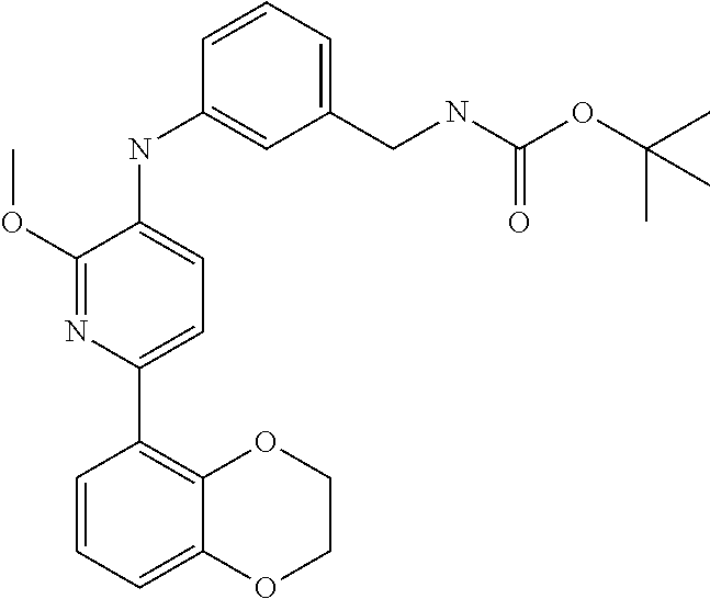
C1(OC)=NC(C2=C3C(=CC=C2)OCCO3)=CC=C1NC1=CC(CNC(OC(C)(C)C)=O)=CC=C1
